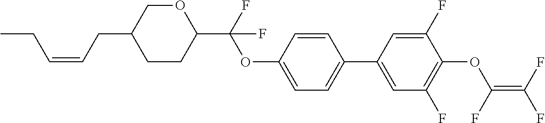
C(C1CCC(C(F)(OC2=CC=C(C3=CC(F)=C(OC(=C(F)F)F)C(F)=C3)C=C2)F)OC1)C=CCC
